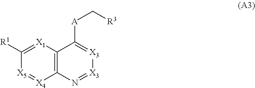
C1([R1])=[X1]C2=C([X4]=[X5]1)N=[X3][X3]=C2[A]C[R3]
